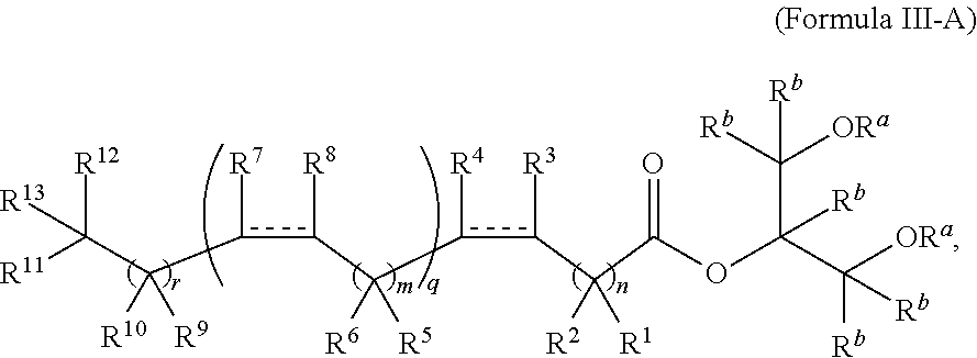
c(C(C([R11])([R12])[R13])([R10])[R9])(c(C(c(c(C(C(OC([Rb])(C([ORa])([Rb])[Rb])C([ORa])([Rb])[Rb])=O)([R2])[R1])[R3])[R4])([R6])[R5])[R8])[R7]
